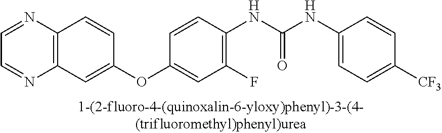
C1=NC2=C(N=C1)C=CC(OC1=CC(F)=C(NC(NC3=CC=C([CF3])C=C3)=O)C=C1)=C2
